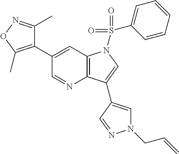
C12=C(C=C(C3=C(C)ON=C3C)C=N1)N(S(=O)(=O)C1=CC=CC=C1)C=C2C1=CN(CC=C)N=C1
